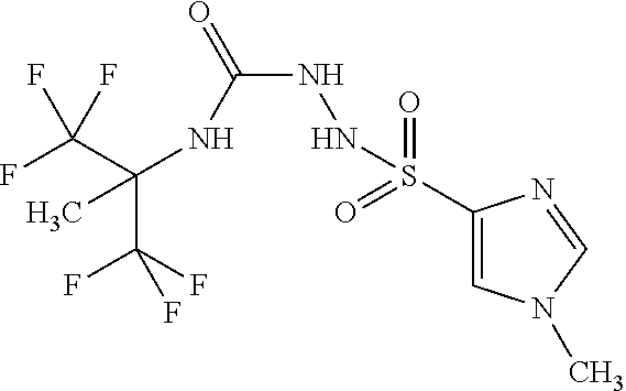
C(C(F)(F)F)(NC(NNS(C1=CN(C)C=N1)(=O)=O)=O)(C)C(F)(F)F
